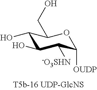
C1(O)C(O)C([-O3SHN])C([OUDP])OC1CO
